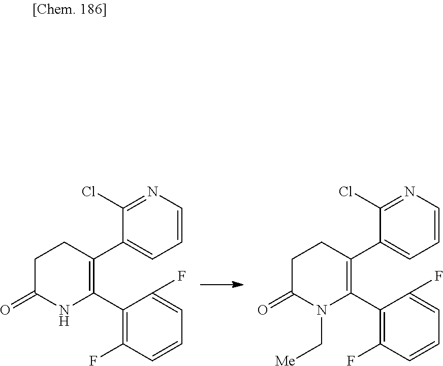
C1C(=O)NC(C2=C(F)C=CC=C2F)=C(C2=CC=CN=C2Cl)C1.C1C(=O)N(C[Me])C(C2=C(F)C=CC=C2F)=C(C2=CC=CN=C2Cl)C1
